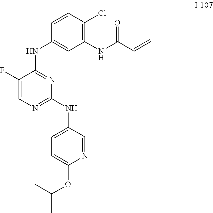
C1(NC(C=C)=O)=C(Cl)C=CC(NC2=NC(NC3=CC=C(OC(C)C)N=C3)=NC=C2F)=C1
